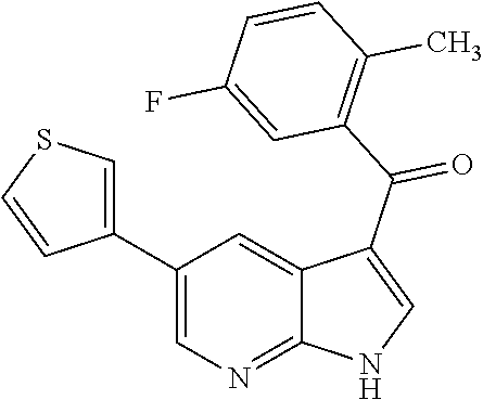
C1(C2=CSC=C2)=CN=C2C(=C1)C(C(C1=C(C)C=CC(F)=C1)=O)=CN2
